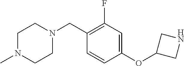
N1(CC2=C(F)C=C(OC3CNC3)C=C2)CCN(C)CC1
